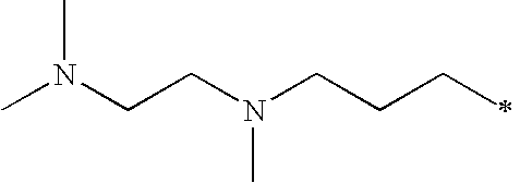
N(CCN(CCCC)C)(C)C
